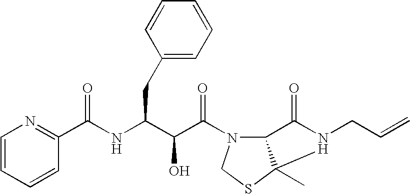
C(NC(C(C(=O)N1C2C(C)(SC1)N(CC=C)C2=O)O)CC1=CC=CC=C1)(=O)C1=NC=CC=C1
